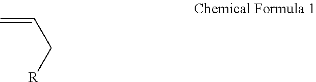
C=CC[R]
